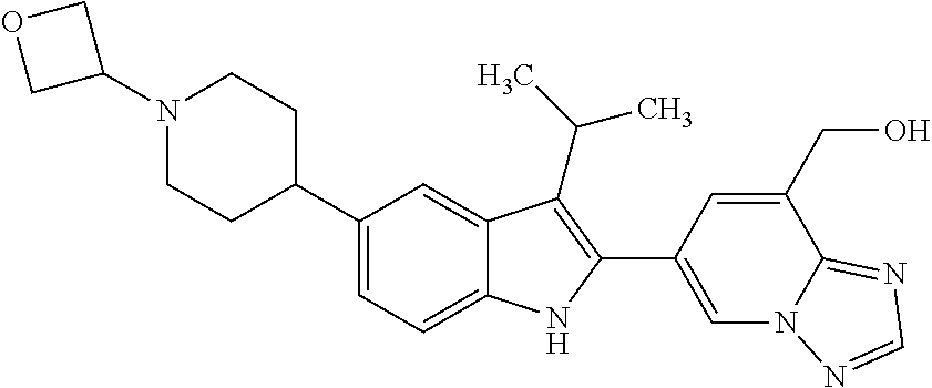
N1(C2COC2)CCC(C2=CC=C3C(=C2)C(C(C)C)=C(C2=CN4C(=NC=N4)C(CO)=C2)N3)CC1
